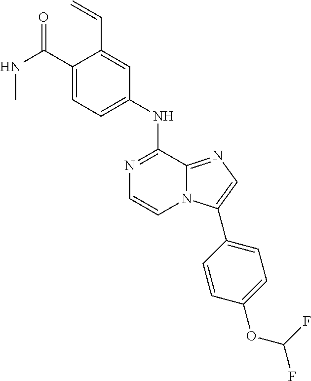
C1(NC2=NC=CN3C2=NC=C3C2=CC=C(OC(F)F)C=C2)=CC=C(C(NC)=O)C(C=C)=C1
